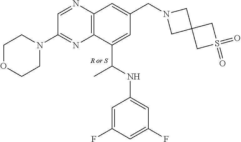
C12=C(N=CC(N3CCOCC3)=N1)C=C(CN1CC3(C1)CS(=O)(=O)C3)C=C2C(C)NC1=CC(F)=CC(F)=C1
